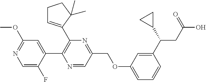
N1=C(COC2=CC=CC(C(C3CC3)CC(O)=O)=C2)C=NC(C2=CC(OC)=NC=C2F)=C1C1=CCCC1(C)C
